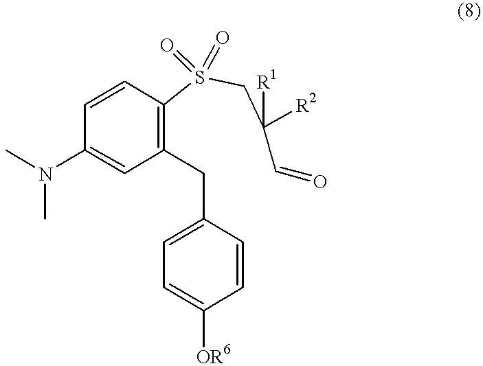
C1=CC(S(CC([R1])([R2])C=O)(=O)=O)=C(CC2=CC=C([OR6])C=C2)C=C1N(C)C
